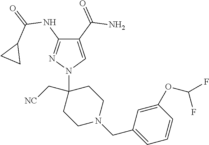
C1(C(=O)N)=CN(C2(C[NC])CCN(CC3=CC=CC(OC(F)F)=C3)CC2)N=C1NC(=O)C1CC1
